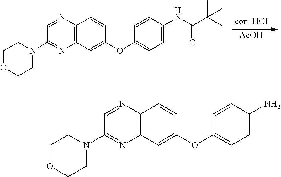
C1(NC(C(C)(C)C)=O)=CC=C(OC2=CC3=C(C=C2)N=CC(N2CCOCC2)=N3)C=C1.[AcOH].C1(N)=CC=C(OC2=CC3=C(C=C2)N=CC(N2CCOCC2)=N3)C=C1
